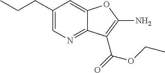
C1(CCC)=CN=C2C(=C1)OC(N)=C2C(=O)OCC
